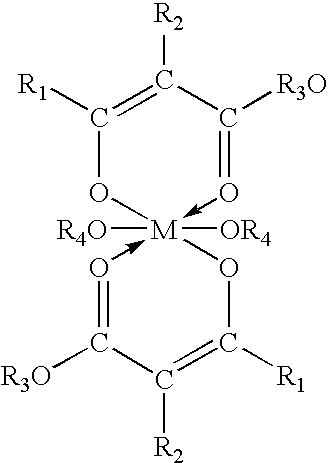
O1->[M]2([OR4])([R4O])(-O=C([R3O])C([R2])=C([R1])O2)OC([R1])=C([R2])C=1[R3O]
